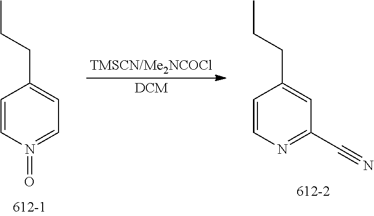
C1=CN(=O)=CC=C1CCC.C1=CN=C(C#N)C=C1CCC.[TMSCN/Me2NCOCl].[DCM]
